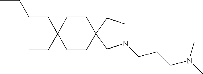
C1(CCCC)(CC)CCC2(CC1)CN(CCCN(C)C)CC2
